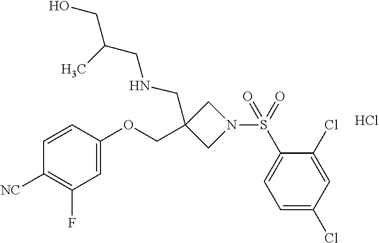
C1=CC(OCC2(CNCC(CO)C)CN(S(C3=CC=C(Cl)C=C3Cl)(=O)=O)C2)=CC(F)=C1[NC].Cl
